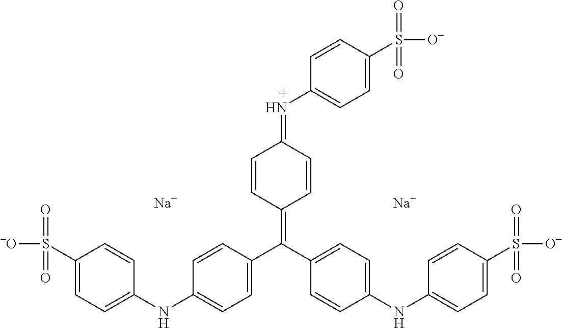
C1(S([-O])(=O)=O)=CC=C(NC2=CC=C(C(C3=CC=C(NC4=CC=C(S([O-])(=O)=O)C=C4)C=C3)=C3C=CC(=NC4=CC=C(S([O-])(=O)=O)C=C4)C=C3)C=C2)C=C1.[Na].[Na]
